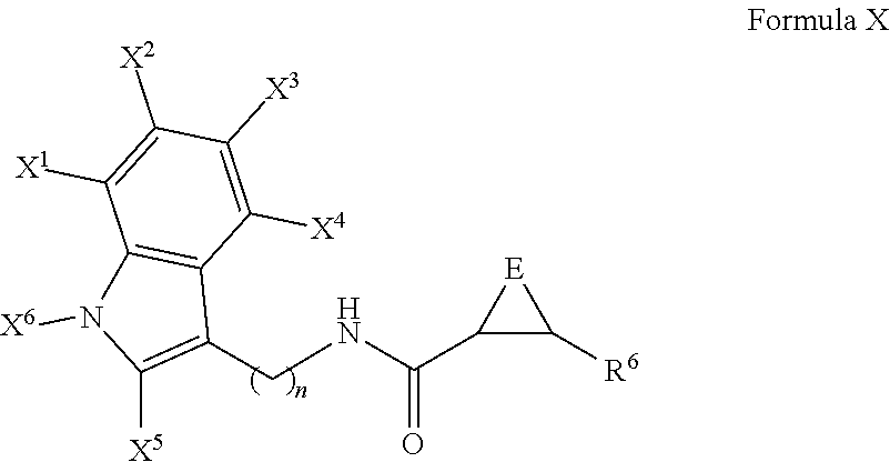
C1(C(=O)NCC2=C([X5])N([X6])C3=C2C([X4])=C([X3])C([X2])=C3[X1])C([R6])[E]1
